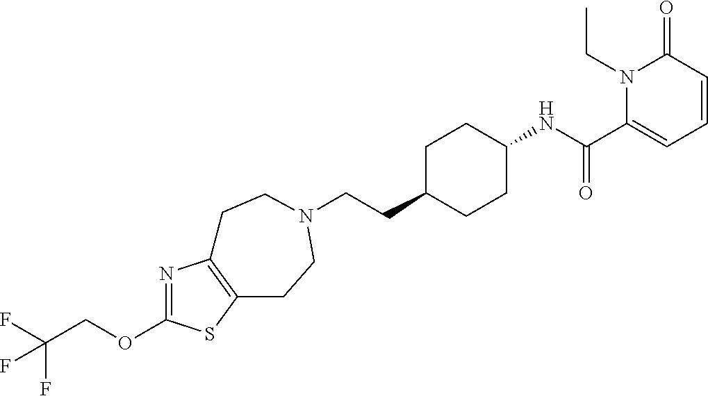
C(CC1CCC(NC(C2=CC=CC(=O)N2CC)=O)CC1)N1CCC2=C(N=C(OCC(F)(F)F)S2)CC1
